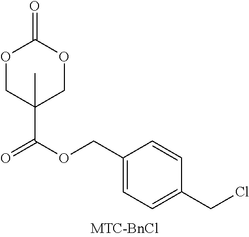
O1CC(C)(C(=O)OCC2=CC=C(CCl)C=C2)COC1=O
